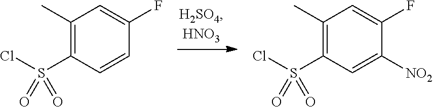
C1(C)=C(S(Cl)(=O)=O)C=CC(F)=C1.C1(C)=C(S(Cl)(=O)=O)C=C([NO2])C(F)=C1
